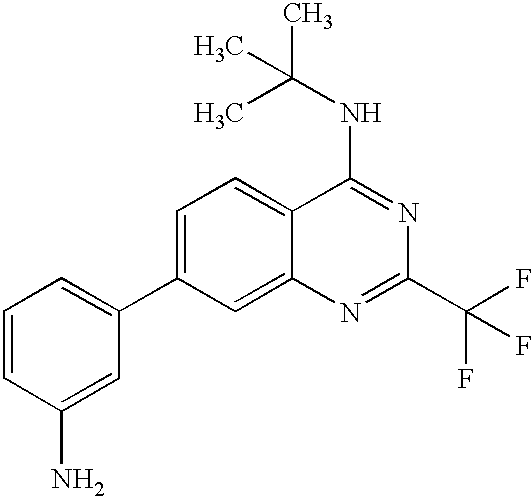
C1=CC(N)=CC(C2=CC=C3C(=C2)N=C(C(F)(F)F)N=C3NC(C)(C)C)=C1
